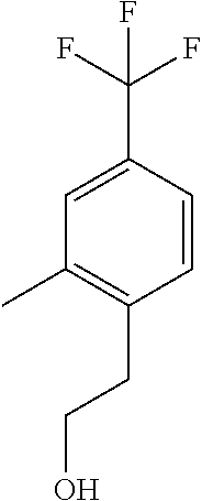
C1=C(C(F)(F)F)C=CC(CCO)=C1C
